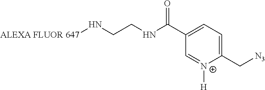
C1(C[N3])=CC=C(C(NCCN[ALEXA FLUOR 647])=O)C=[N+]1[H]
